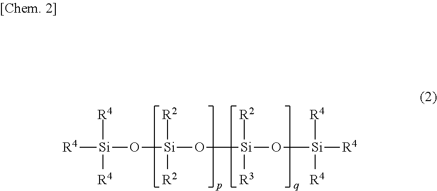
[R4][Si](O[Si](O[Si](O[Si]([R4])([R4])[R4])([R2])[R3])([R2])[R2])([R4])[R4]
